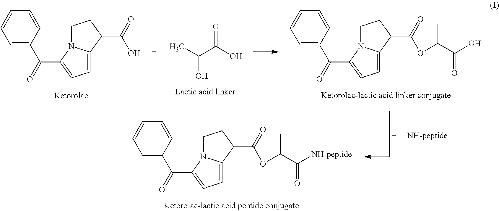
C1=CC=CC=C1C(=O)C1=CC=C2N1CCC2C(=O)OC(C([NH-peptide])=O)C.C1=CC=CC=C1C(=O)C1=CC=C2N1CCC2C(=O)O.C1=CC=CC=C1C(=O)C1=CC=C2N1CCC2C(=O)OC(C(O)=O)C.O=C(O)C(C)O
